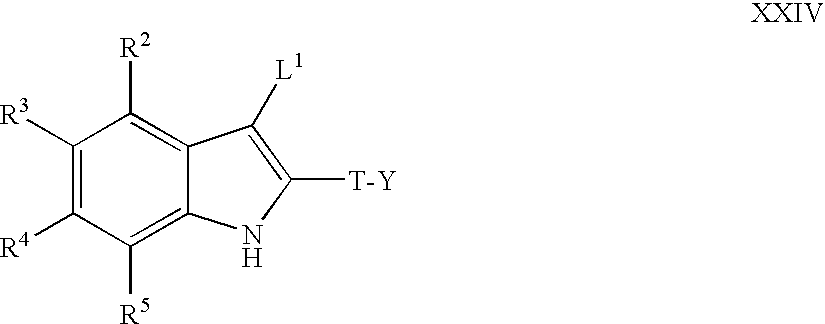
C1([R3])=C([R4])C([R5])=C2C(=C1[R2])C([L1])=C([T-Y])N2
